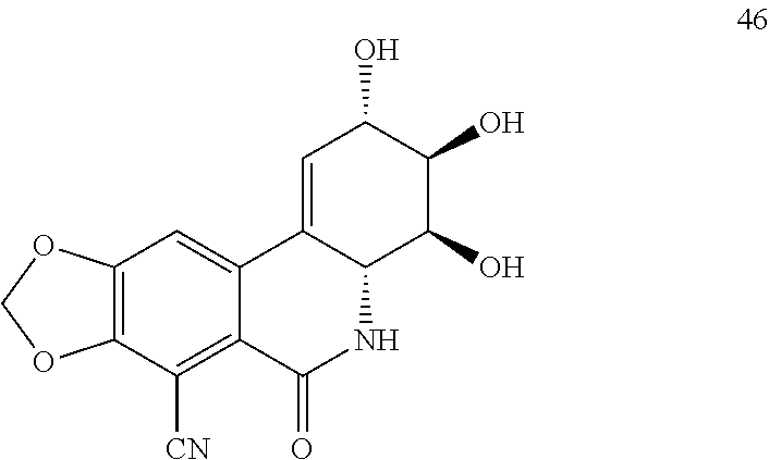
C12=CC(O)C(O)C(O)C1NC(=O)C1=C([CN])C3=C(C=C21)OCO3
